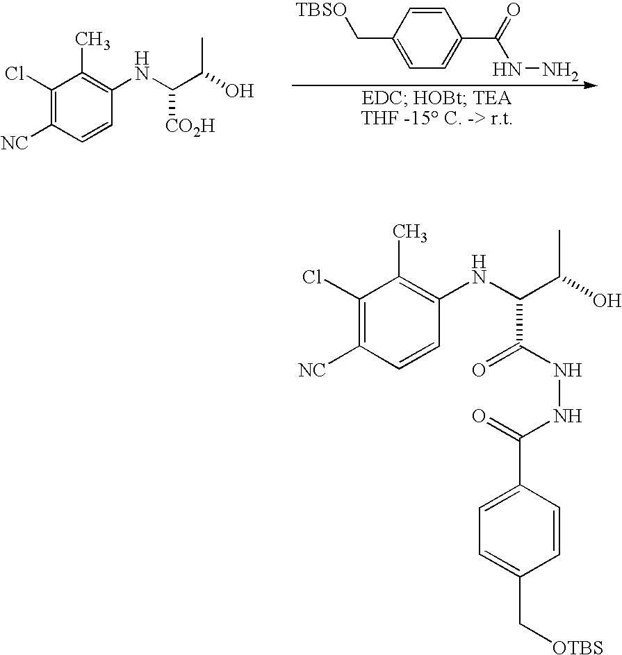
C1=CC(C[TBSO])=CC=C1C(=O)NN.C1(Cl)=C([NC])C=CC(NC(C(O)C)[CO2H])=C1C.C1(Cl)=C([NC])C=CC(NC(C(O)C)C(NNC(C2=CC=C(C[OTBS])C=C2)=O)=O)=C1C
